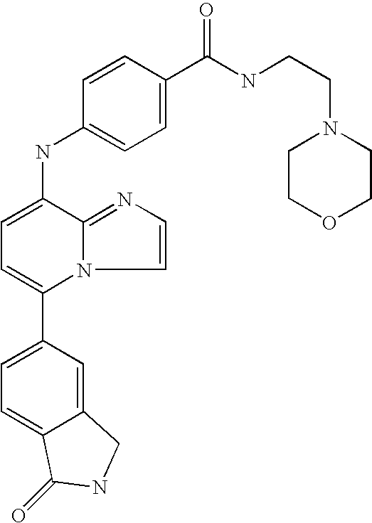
C1(C2=CC=C3C(=C2)CNC3=O)=CC=C(NC2=CC=C(C(NCCN3CCOCC3)=O)C=C2)C2=NC=CN12
